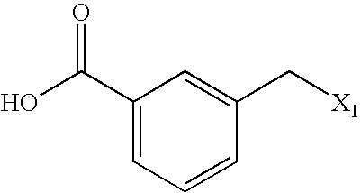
C1(C(O)=O)=CC=CC(C[X1])=C1
